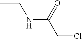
CCNC(CCl)=O
